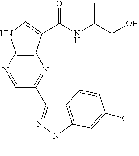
C12=C(N=CC(C3=NN(C)C4=C3C=CC(Cl)=C4)=N1)NC=C2C(NC(C(O)C)C)=O
